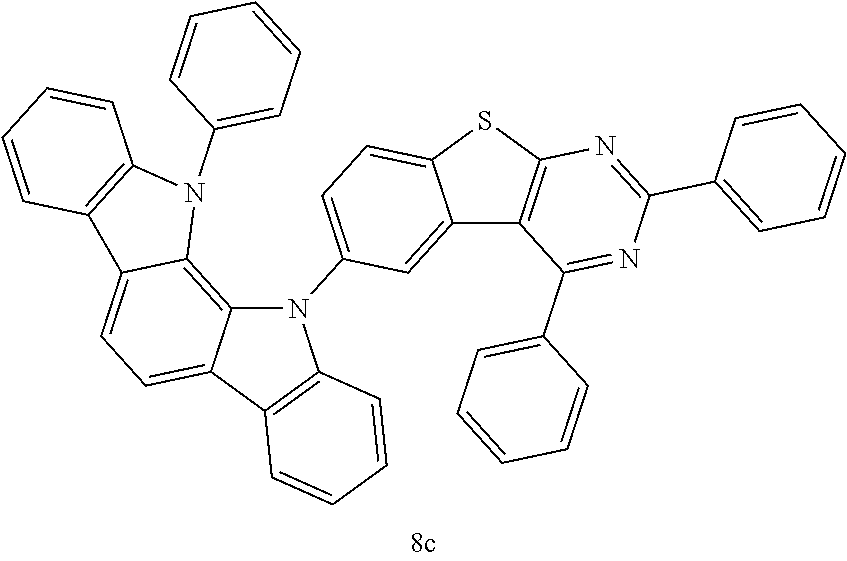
C12=CC(N3C4=C5C(=CC=C4C4=C3C=CC=C4)C3=C(C=CC=C3)N5C3=CC=CC=C3)=CC=C1SC1=C2C(C2=CC=CC=C2)=NC(C2=CC=CC=C2)=N1
